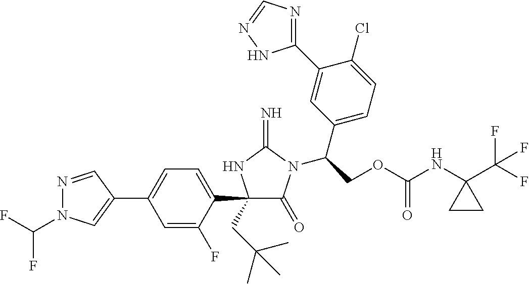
N1=CC(C2=CC=C(C3(CC(C)(C)C)C(=O)N(C(COC(NC4(C(F)(F)F)CC4)=O)C4=CC=C(Cl)C(C5=NC=NN5)=C4)C(=N)N3)C(F)=C2)=CN1C(F)F
